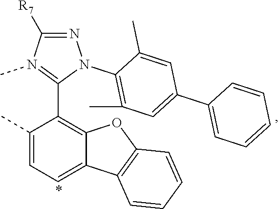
C1([R7])=NN(C2=C(C)C=C(C3=CC=CC=C3)C=C2C)C(C2=C3C(=CC=C2C)C2=C(O3)C=CC=C2)=N1C
